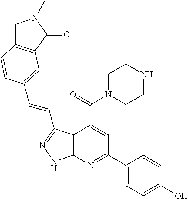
C12=C(C(C=CC3=CC4=C(CN(C)C4=O)C=C3)=NN1)C(C(=O)N1CCNCC1)=CC(C1=CC=C(O)C=C1)=N2
